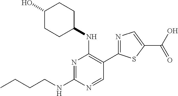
N1=C(NCCCC)N=CC(C2=NC=C(C(O)=O)S2)=C1NC1CCC(O)CC1
